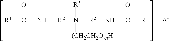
[R1]C(=O)N[R2]N([R5])([(CH2CH2O)nH])[R2]NC(=O)[R1].[A-]
